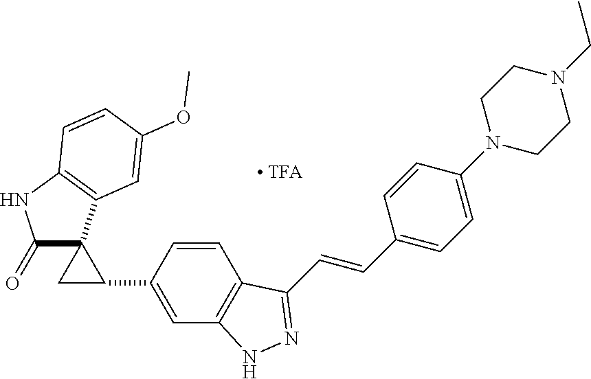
C12=C(C=C(C3CC34C(=O)NC3=C4C=C(OC)C=C3)C=C1)NN=C2C=CC1=CC=C(N2CCN(CC)CC2)C=C1
